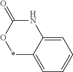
*1C2=CC=CC=C2NC(=O)O1
